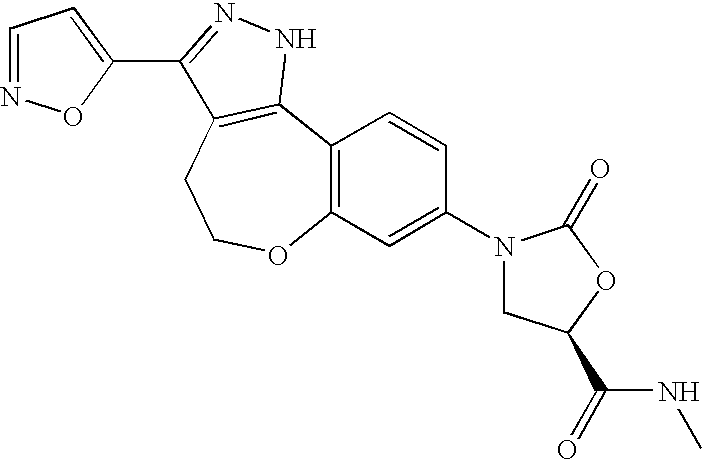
C12=C(C=C(N3CC(C(NC)=O)OC3=O)C=C1)OCCC1=C2NN=C1C1=CC=NO1
